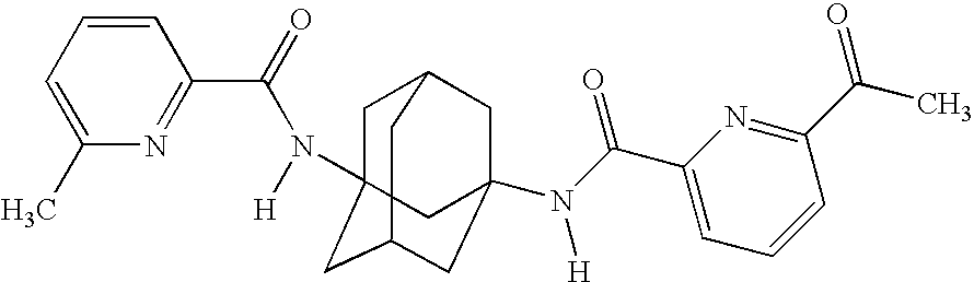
C1C2(N([H])C(=O)C3=NC(C)=CC=C3)CC3CC(N(C(C4=CC=CC(C(=O)C)=N4)=O)[H])(CC1C3)C2
